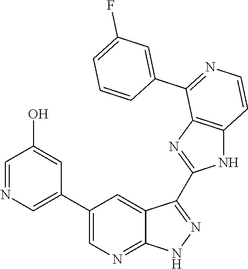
C1=NC=C(C2=CN=C3C(=C2)C(C2=NC4=C(N2)C=CN=C4C2=CC(F)=CC=C2)=N[N H]3)C=C1O
